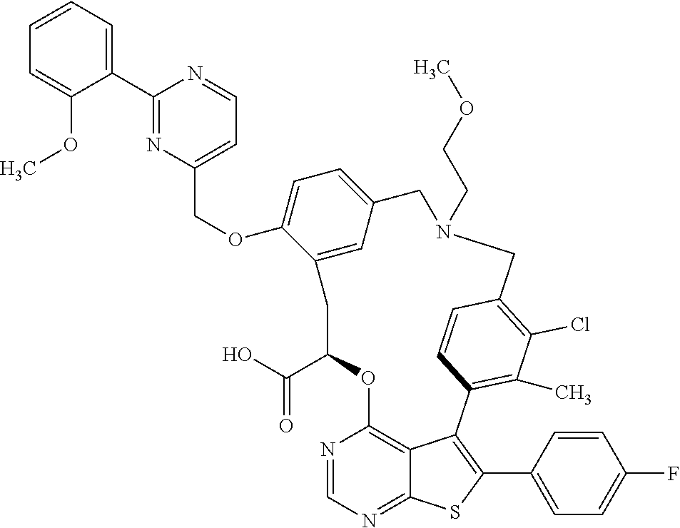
C1=CC=C(C2=NC(COC3=CC=C4C=C3CC(C(=O)O)OC3=C5C(=NC=N3)SC(C3=CC=C(F)C=C3)=C5C3=C(C)C(Cl)=C(C=C3)CN(CCOC)C4)=CC=N2)C(OC)=C1
